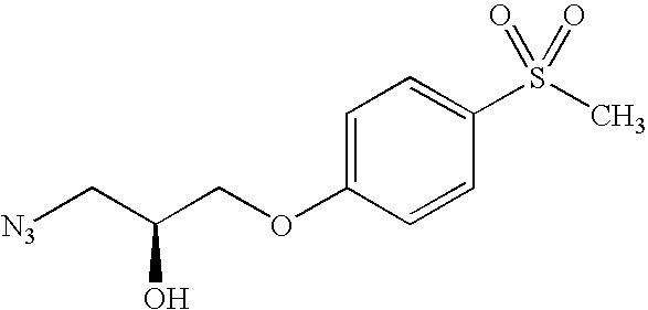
[N3]CC(COC1=CC=C(S(C)(=O)=O)C=C1)O
